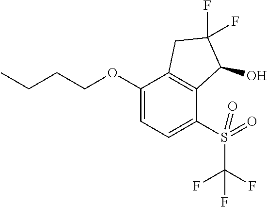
C1(OCCCC)=CC=C(S(C(F)(F)F)(=O)=O)C2=C1CC(F)(F)C2O
